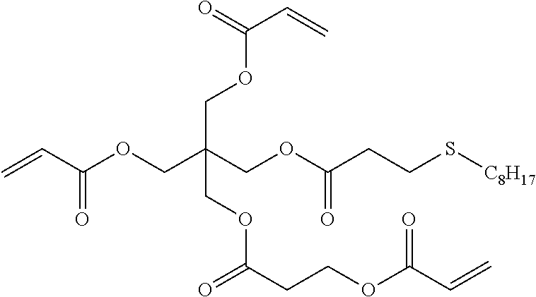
C=CC(OCC(COC(CCS[C8H17])=O)(COC(C=C)=O)COC(CCOC(C=C)=O)=O)=O
